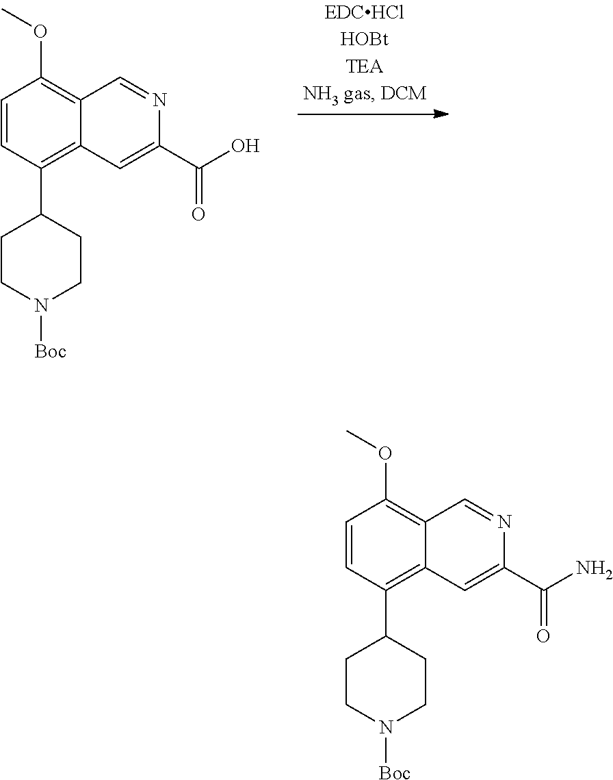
C1=CC(C2CCN([Boc])CC2)=C2C(=C1OC)C=NC(C(O)=O)=C2.C1=CC(C2CCN([Boc])CC2)=C2C(=C1OC)C=NC(C(N)=O)=C2
